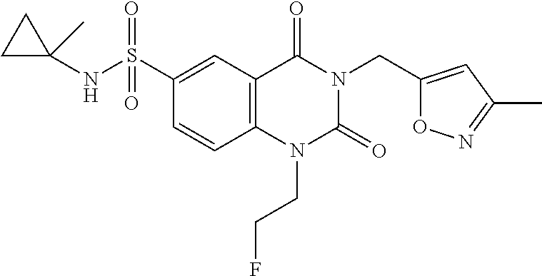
N(S(=O)(=O)C1=CC2=C(C=C1)N(CCF)C(=O)N(CC1=CC(C)=NO1)C2=O)C1(C)CC1
